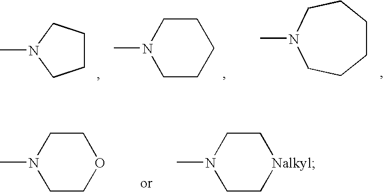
C1CCN(C)C1.C1CCCCN1C.C1CCCN(C)CC1.C1COCCN1C.C1C[Nalkyl]CCN1C
